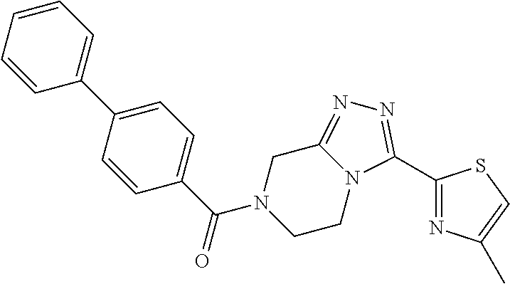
C1(C2=CC=CC=C2)=CC=C(C(N2CCN3C(=NN=C3C3=NC(C)=CS3)C2)=O)C=C1
